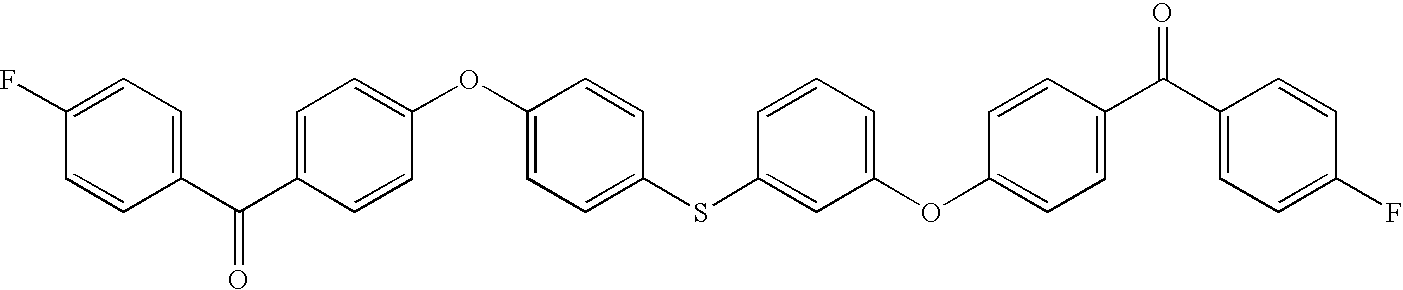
C1(C(C2=CC=C(OC3=CC=C(SC4=CC(OC5=CC=C(C(C6=CC=C(F)C=C6)=O)C=C5)=CC=C4)C=C3)C=C2)=O)=CC=C(F)C=C1
